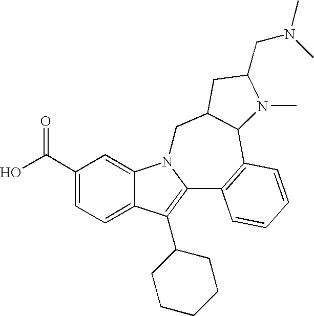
C1(C(O)=O)=CC=C2C(=C1)N1C(=C2C2CCCCC2)C2=C(C3C(C1)CC(CN(C)C)N3C)C=CC=C2
